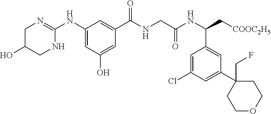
C1(NC2=NCC(O)CN2)=CC(O)=CC(C(NCC(NC(C[COOC2H5])C2=CC(C3(CF)CCOCC3)=CC(Cl)=C2)=O)=O)=C1
